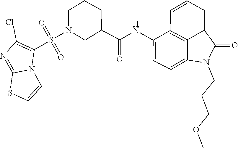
C1(C(NC2=CC=C3C4=C2C=CC=C4C(=O)N3CCCOC)=O)CN(S(=O)(=O)C2=C(Cl)N=C3N2C=CS3)CCC1
